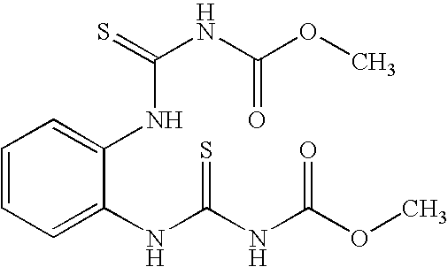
C1=CC=C(NC(=S)NC(=O)OC)C(NC(NC(=O)OC)=S)=C1
